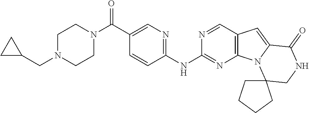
C(C1=CN=C(NC2=NC3=C(C=N2)C=C2N3C3(CNC2=O)CCCC3)C=C1)(N1CCN(CC2CC2)CC1)=O
